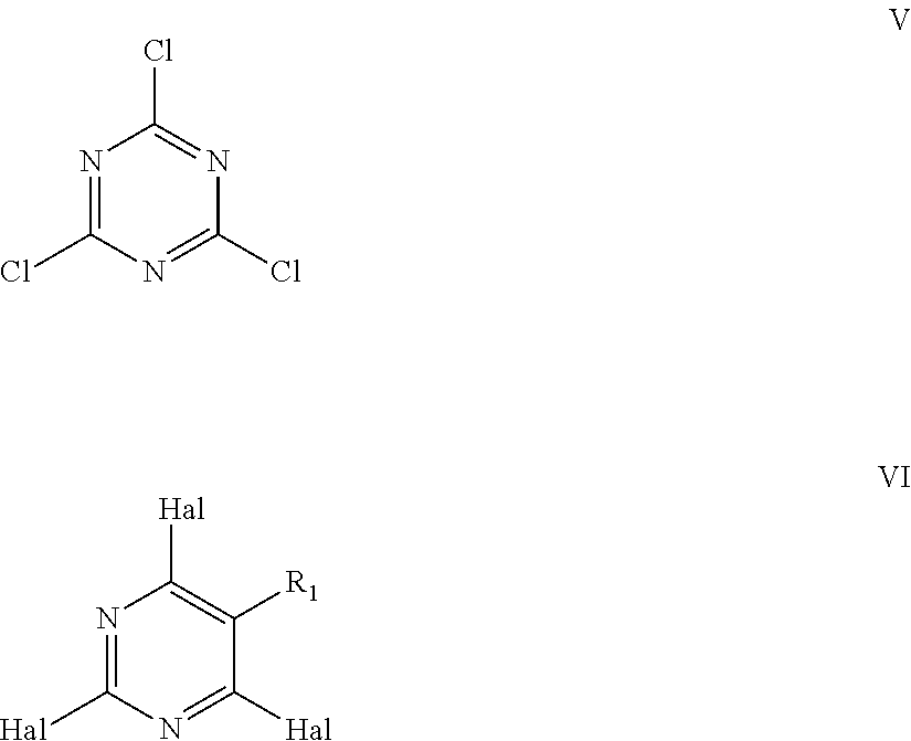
N1=C(Cl)N=C(Cl)N=C1Cl.N1=C([Hal])N=C([Hal])C([R1])=C1[Hal]
